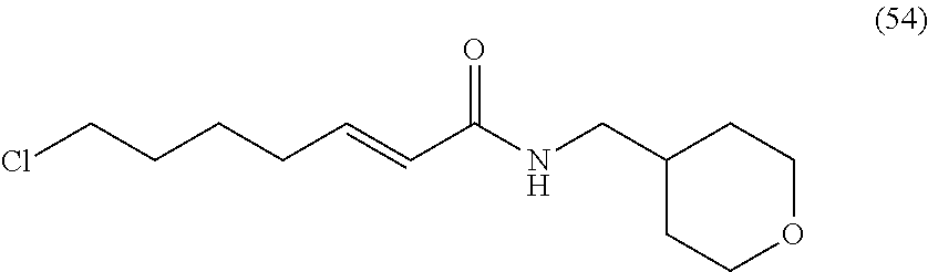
C1(CNC(C=CCCCCCl)=O)CCOCC1
